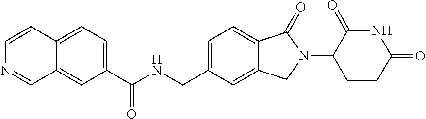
C1(C(NCC2=CC=C3C(=C2)CN(C2CCC(=O)NC2=O)C3=O)=O)=CC=C2C(=C1)C=NC=C2
